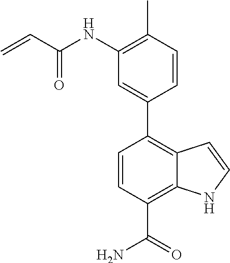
C1(NC(C=C)=O)=C(C)C=CC(C2=C3C(=C(C(=O)N)C=C2)NC=C3)=C1
